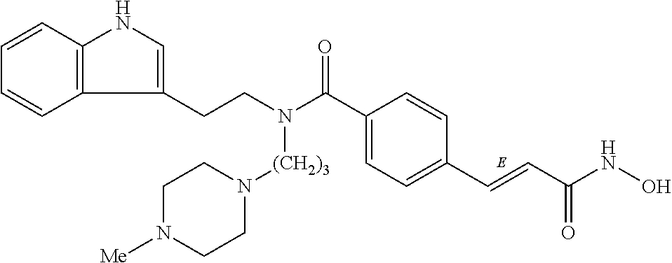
C12=C(C=CC=C1)NC=C2CCN(C(C1=CC=C(C=CC(NO)=O)C=C1)=O)[(CH2)3]N1CCN([Me])CC1
